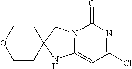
C1(=O)N2C(=CC(Cl)=N1)NC1(C2)CCOCC1
